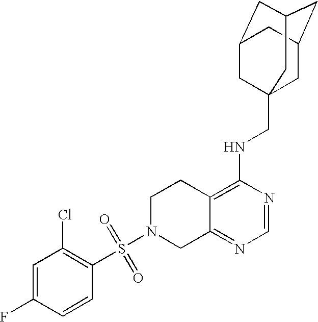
C12=C(NCC34CC5CC(CC(C3)C5)C4)N=CN=C1CN(S(=O)(=O)C1=C(Cl)C=C(F)C=C1)CC2
